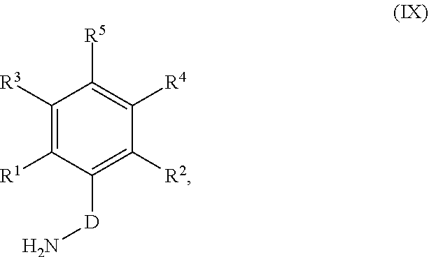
C1([R3])=C([R1])C([D]N)=C([R2])C([R4])=C1[R5]
